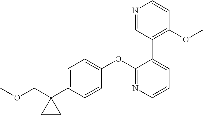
C1=C(C2(COC)CC2)C=CC(OC2=NC=CC=C2C2=C(OC)C=CN=C2)=C1
